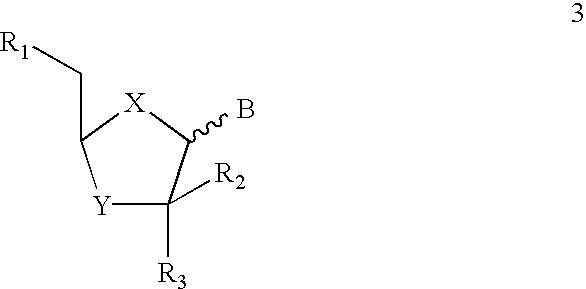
C1([R3])([R2])[Y]C(C[R1])[X]C1B
